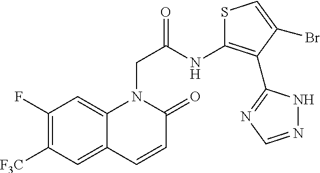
C12=CC(F)=C([F3C])C=C1C=CC(=O)N2CC(NC1=C(C2=NC=NN2)C(Br)=CS1)=O
